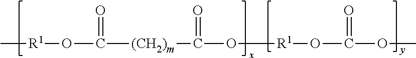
[R1](C)OC(=O)[(CH2)m]C(=O)O[R1]OC(=O)OC
